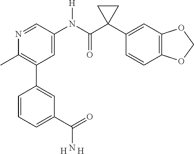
N1=CC(N(C(C2(C3=CC4=C(C=C3)OCO4)CC2)=O)[H])=CC(C2=CC(C(=O)N)=CC=C2)=C1C.[H].[H]
